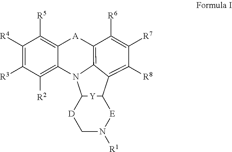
C1([R4])=C([R3])C([R2])=C2C(=C1[R5])[A]C1=C3C(=C([R8])C([R7])=C1[R6])C1[E]N([R1])C[D]C(N23)[Y]1
